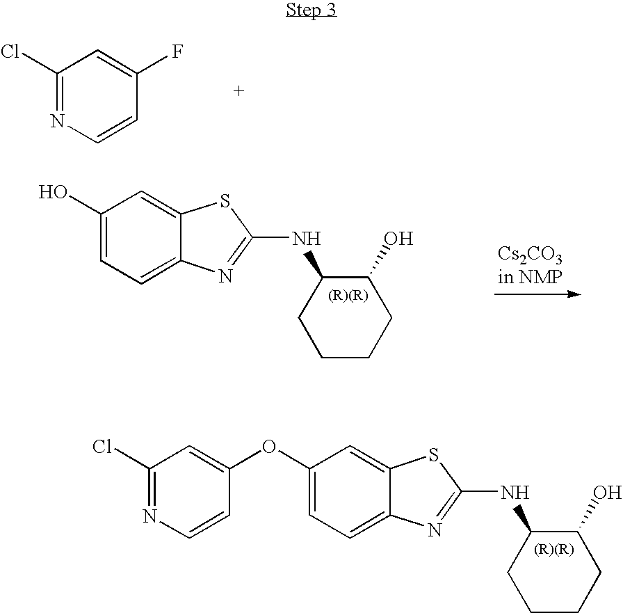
C1(OC2=CC(Cl)=NC=C2)=CC=C2C(=C1)SC(NC1C(O)CCCC1)=N2.C1(Cl)=NC=CC(F)=C1.C1(O)=CC=C2C(=C1)SC(NC1C(O)CCCC1)=N2
